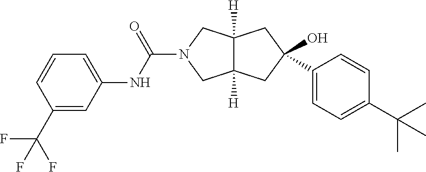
C1(C2=CC=C(C(C)(C)C)C=C2)(O)CC2([H])C([H])(CN(C(NC3=CC=CC(C(F)(F)F)=C3)=O)C2)C1
